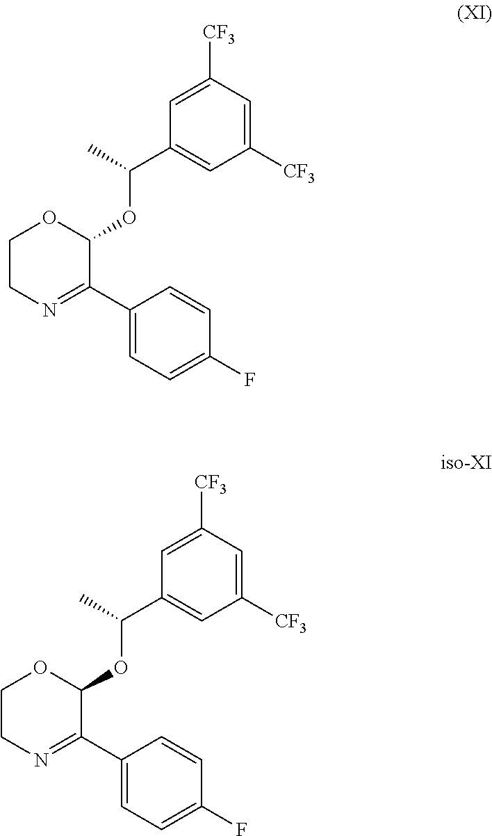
C1CN=C(C2=CC=C(F)C=C2)C(OC(C2=CC([CF3])=CC([CF3])=C2)C)O1.C1CN=C(C2=CC=C(F)C=C2)C(OC(C2=CC([CF3])=CC([CF3])=C2)C)O1
